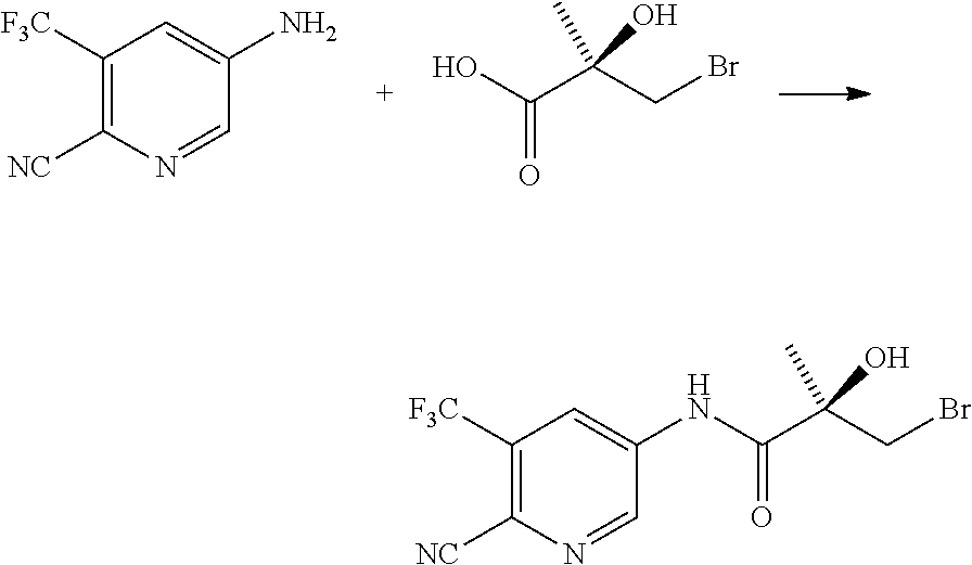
C1([F3C])=C([NC])N=CC(N)=C1.OC(C(CBr)(O)C)=O.C1([F3C])=C([NC])N=CC(NC(=O)C(CBr)(O)C)=C1
